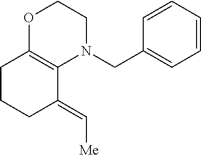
C1(CN2CCOC3=C2C(=C[Me])CCC3)=CC=CC=C1
